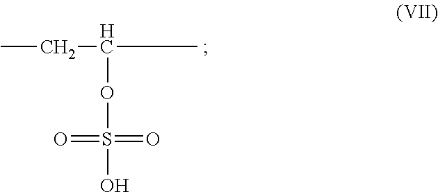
CCC(C)OS(O)(=O)=O
